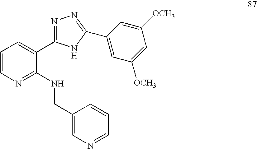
C1=CN=C(NCC2=CN=CC=C2)C(C2=NN=C(C3=CC([OCH3])=CC([OCH3])=C3)N2)=C1
